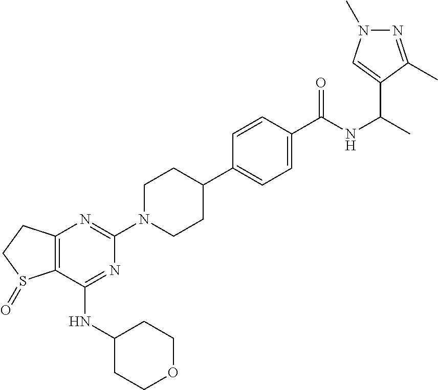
C12=C(C(NC3CCOCC3)=NC(N3CCC(C4=CC=C(C(NC(C)C5=CN(C)N=C5C)=O)C=C4)CC3)=N1)S(=O)CC2
